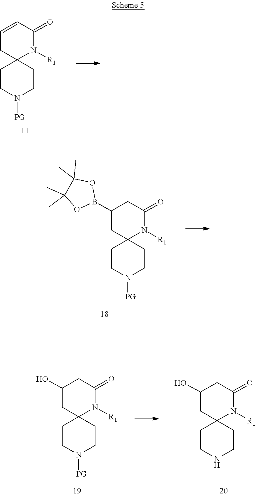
N1([PG])CCC2(CC=CC(=O)N2[R1])CC1.CC1(C)C(C)(C)OB(C2CC3(CCN([PG])CC3)N([R1])C(=O)C2)O1.N1([PG])CCC2(CC1)CC(O)CC(=O)N2[R1].C1CNCCC12CC(O)CC(=O)N2[R1]
